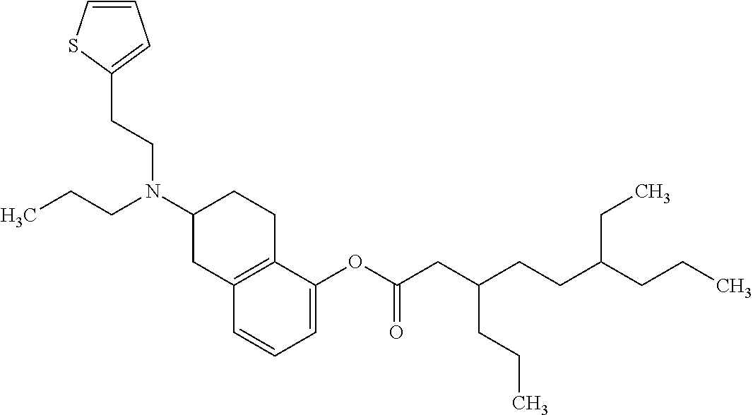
C12=C(CCC(N(CCC)CCC3=CC=CS3)C1)C(OC(CC(CCC(CCC)CC)CCC)=O)=CC=C2
